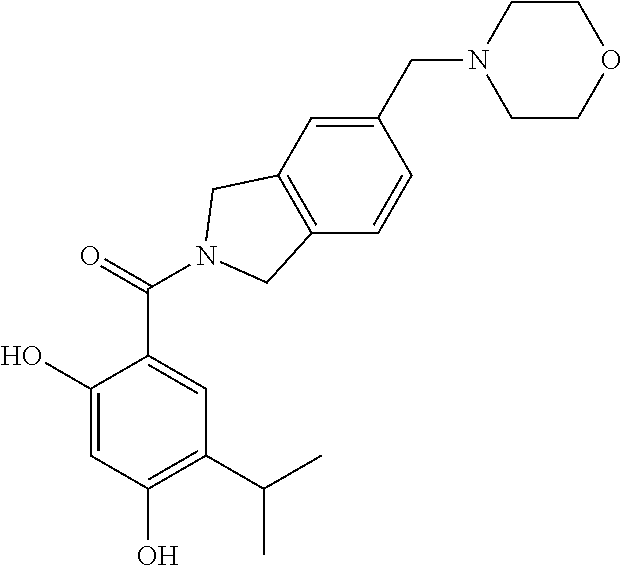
C1(O)=CC(O)=C(C(C)C)C=C1C(=O)N1CC2=C(C=CC(CN3CCOCC3)=C2)C1
